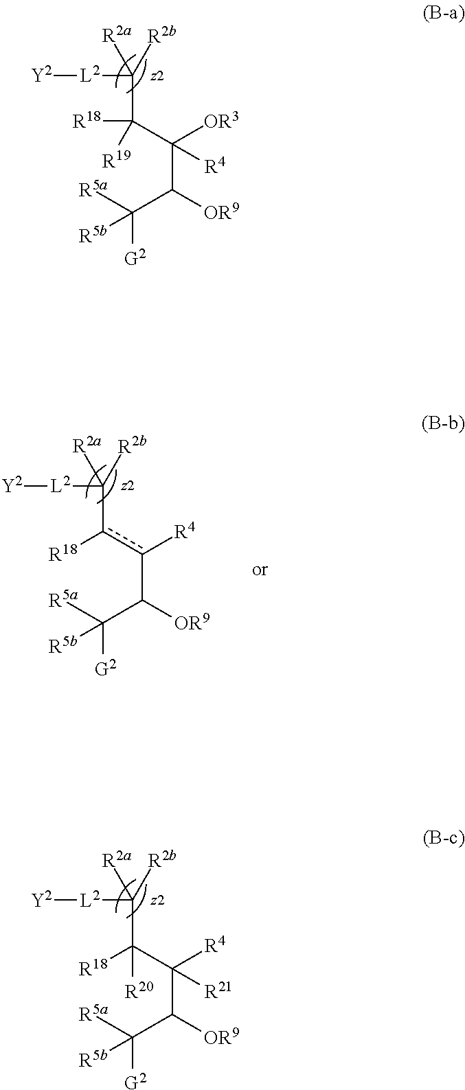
[Y2][L2]C([R2a])([R2b])C(C([OR3])(C([OR9])C([R5a])([G2])[R5b])[R4])([R18])[R19].[Y2][L2]C([R2a])([R2b])c(c(C([OR9])C([R5a])([G2])[R5b])[R4])[R18].[Y2][L2]C([R2a])([R2b])C(C([R4])(C([OR9])C([R5a])([G2])[R5b])[R21])([R18])[R20]
